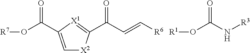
C1=C(C(O[R7])=O)[X1]=C(C(C=C[R6])=O)[X2]1.N(C(O[R1])=O)[R3]
